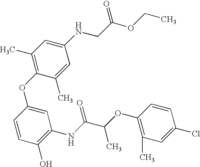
C1(O)=C(NC(=O)C(OC2=C(C)C=C(Cl)C=C2)C)C=C(OC2=C(C)C=C(NCC(=O)OCC)C=C2C)C=C1
